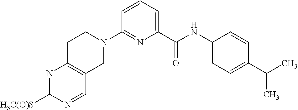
N1=C([H3C(O)S])N=CC2=C1CCN(C1=NC(C(NC3=CC=C(C(C)C)C=C3)=O)=CC=C1)C2
